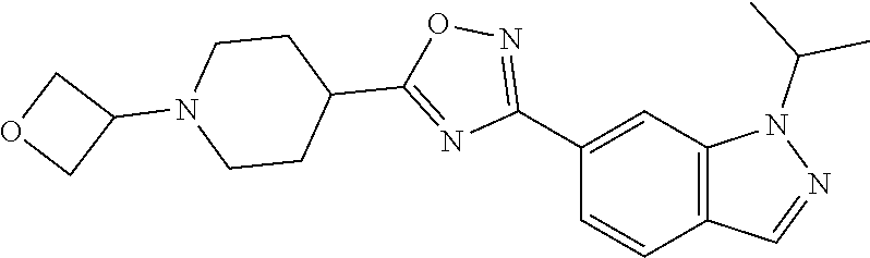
C12=C(C=C(C3=NOC(C4CCN(C5COC5)CC4)=N3)C=C1)N(C(C)C)N=C2
